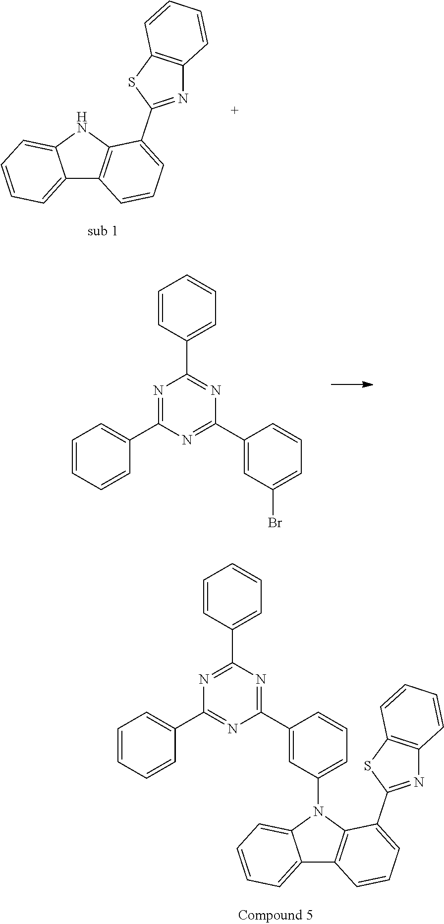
C12=CC=CC=C1NC1=C2C=CC=C1C1=NC2=C(S1)C=CC=C2.C1(C2=CC=CC=C2)=NC(C2=CC=CC=C2)=NC(C2=CC(Br)=CC=C2)=N1.C1(C2=CC(N3C4=C(C5=CC=CC=C53)C=CC=C4C3=NC4=C(S3)C=CC=C4)=CC=C2)=NC(C2=CC=CC=C2)=NC(C2=CC=CC=C2)=N1
